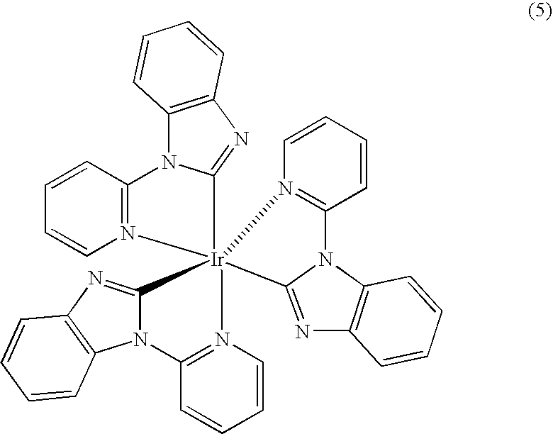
C12=C(N=C3N1C1=N([Ir]345(C3=NC6=C(N3C3=N4C=CC=C3)C=CC=C6)C3=NC4=C(N3C3=N5C=CC=C3)C=CC=C4)C=CC=C1)C=CC=C2
